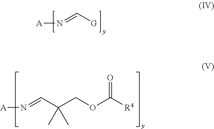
[A]N=C[G].[A]N=CC(COC([R4])=O)(C)C
